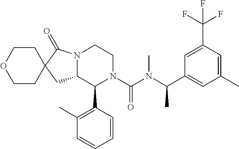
N12C(C(C3=C(C)C=CC=C3)N(C(N(C(C)C3=CC(C)=CC(C(F)(F)F)=C3)C)=O)CC1)CC1(C2=O)CCOCC1
